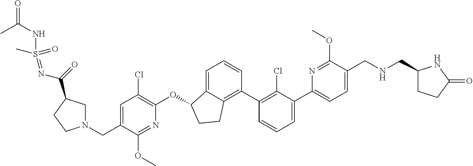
C1=C(C2=CC=CC(C3=C4C(=CC=C3)C(OC3=C(Cl)C=C(CN5CC(C(=O)N=S(=O)(C)NC(C)=O)CC5)C(OC)=N3)CC4)=C2Cl)N=C(OC)C(CNCC2CCC(=O)N2)=C1
